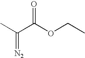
CC(C(OCC)=O)=[N2]
